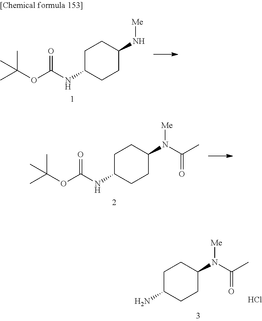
C(OC(=O)NC1CCC(N[Me])CC1)(C)(C)C.C(OC(=O)NC1CCC(N([Me])C(C)=O)CC1)(C)(C)C.NC1CCC(N([Me])C(C)=O)CC1.Cl
